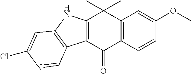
C12=C(C(=O)C3=C(C1(C)C)C=C(OC)C=C3)C1=C(N2)C=C(Cl)N=C1
